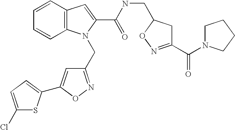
C1(CN2C3=C(C=CC=C3)C=C2C(NCC2CC(C(=O)N3CCCC3)=NO2)=O)=NOC(C2=CC=C(Cl)S2)=C1
